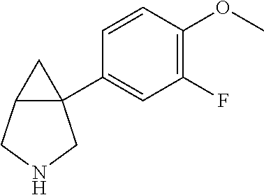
C1(F)=C(OC)C=CC(C23CC2CNC3)=C1
